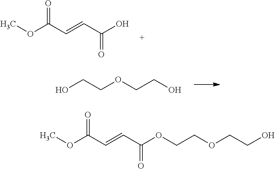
OCCOCCO.O(C(C=CC(O)=O)=O)C.O(C(C=CC(OCCOCCO)=O)=O)C
